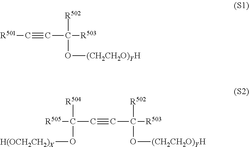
[R502]C(O[(CH2CH2O)YH])([R503])C#C[R501].[R502]C(O[(CH2CH2O)YH])([R503])C#CC([R505])([R504])O[H(OCH2CH2)X]
